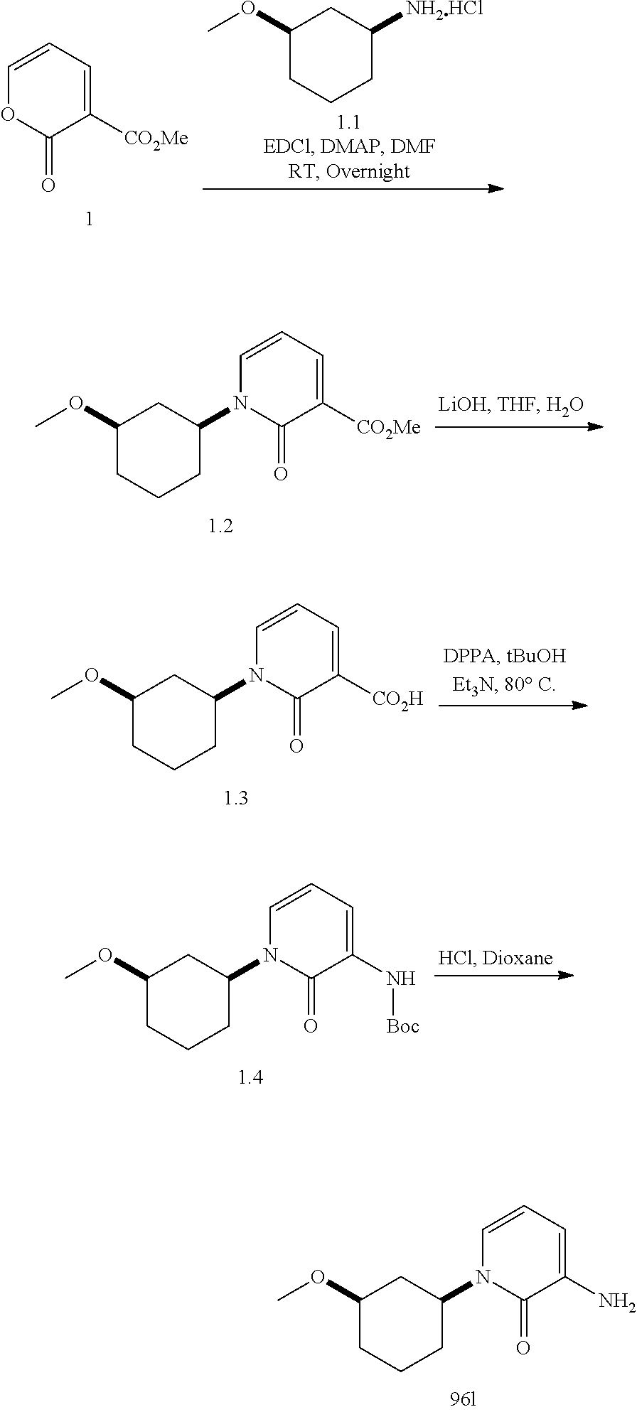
C1(OC)CCCC(N2C=CC=C(N)C2=O)C1.C1(OC)CCCC([NH2HCl])C1.C1=CC=C([CO2Me])C(=O)O1.C1(OC)CCCC(N2C=CC=C([CO2Me])C2=O)C1.C1(OC)CCCC(N2C=CC=C([CO2H])C2=O)C1.C1(OC)CCCC(N2C=CC=C(N[Boc])C2=O)C1
